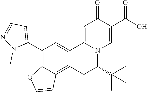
C12=CC(C3=CC=NN3C)=C3C(=C1CC(C(C)(C)C)N1C2=CC(=O)C(C(O)=O)=C1)C=CO3
